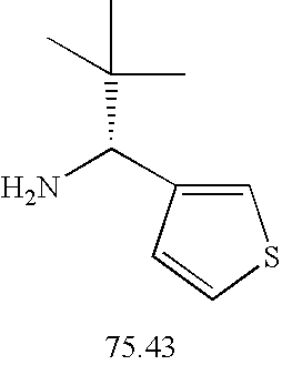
C1=C(C(N)C(C)(C)C)C=CS1
